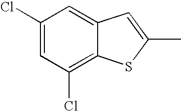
C1(C)=CC2=CC(Cl)=CC(Cl)=C2S1
